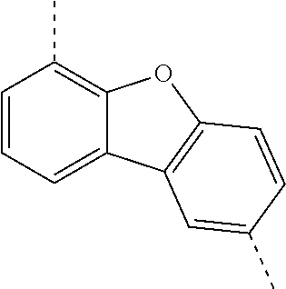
C1=CC=C2C(=C1C)OC1=C2C=C(C)C=C1
